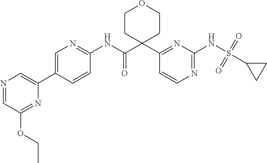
N1=CC(OCC)=NC(C2=CN=C(NC(=O)C3(C4=NC(NS(C5CC5)(=O)=O)=NC=C4)CCOCC3)C=C2)=C1
